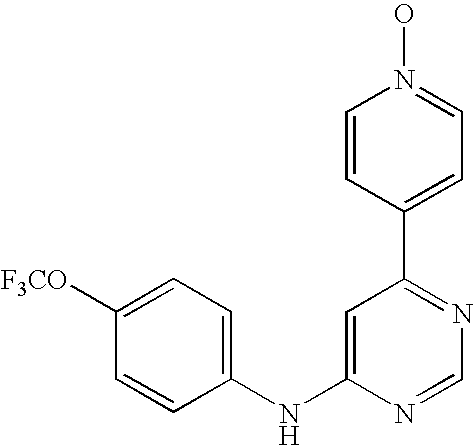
C1(NC2=CC(C3=CC=N(O)C=C3)=NC=N2)=CC=C([F3CO])C=C1
